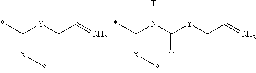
CC(N(C([Y]CC=C)=O)[T])[X]C.CC([Y]CC=C)[X]C
